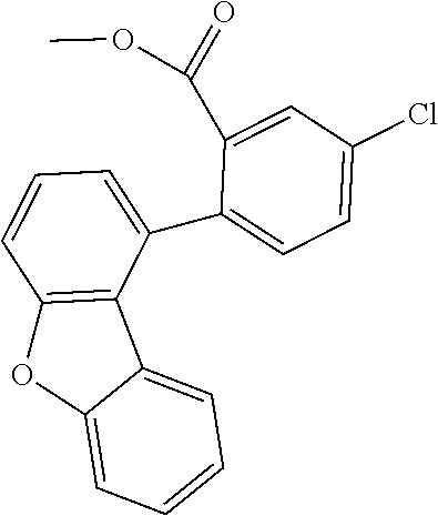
C1=C(C2=CC=C(Cl)C=C2C(=O)OC)C2=C(C=C1)OC1=CC=CC=C21
